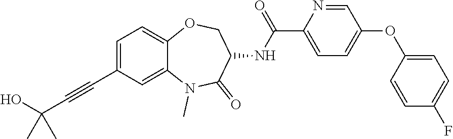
C1=C(C#CC(O)(C)C)C=C2C(=C1)OCC(NC(C1=CC=C(OC3=CC=C(F)C=C3)C=N1)=O)C(=O)N2C
